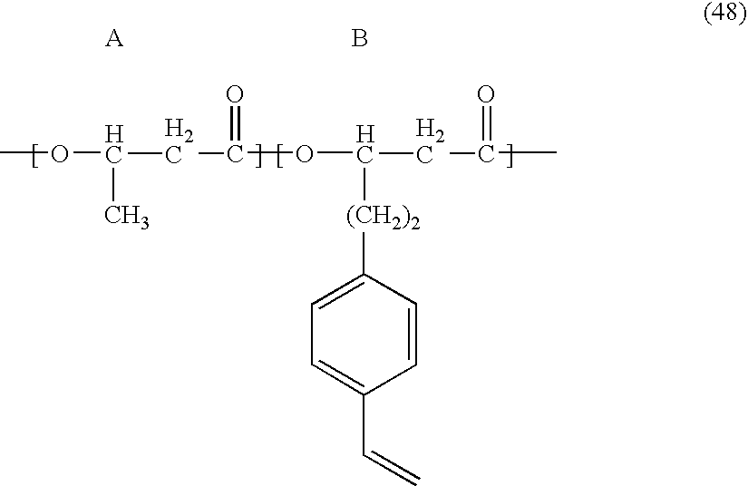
COC(CC(=O)OC(CC(=O)C)[(CH2)2]C1=CC=C(C=C)C=C1)C.B
